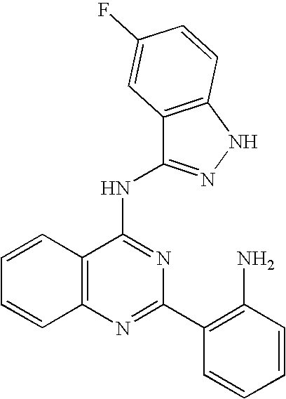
C12=C(N=C(C3=C(N)C=CC=C3)N=C1NC1=NNC3=C1C=C(F)C=C3)C=CC=C2
